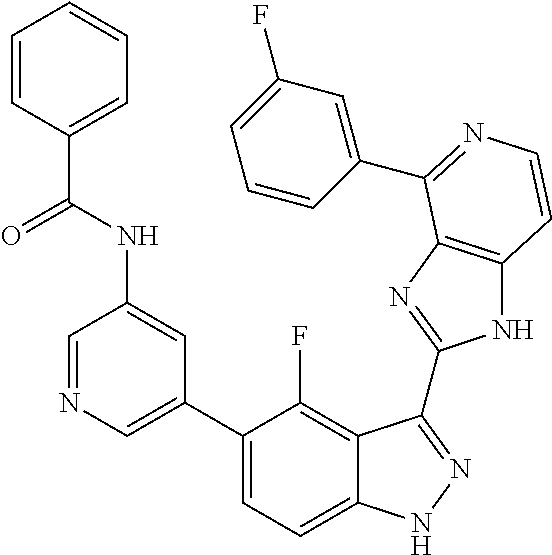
C1=C(C2=CC=C3C(=C2F)C(C2=NC4=C(N2)C=CN=C4C2=CC(F)=CC=C2)=NN3)C=C(NC(C2=CC=CC=C2)=O)C=N1
